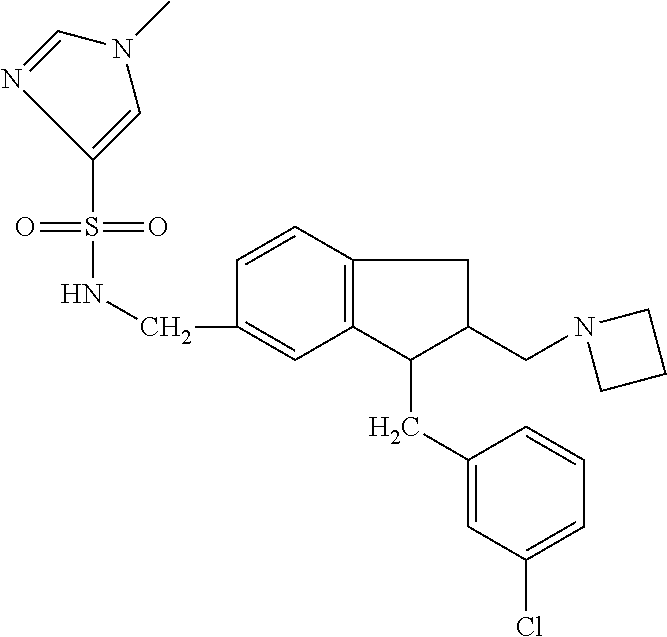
S(=O)(=O)(NCC1=CC2=C(C=C1)CC(CN1CCC1)C2CC1=CC(Cl)=CC=C1)C1=CN(C)C=N1
